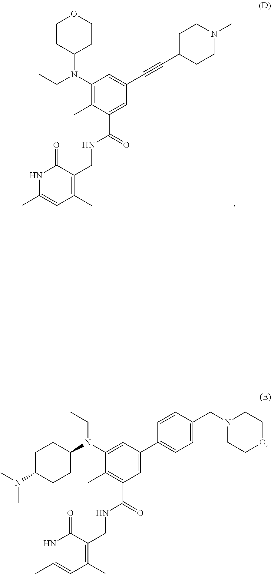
N1C(C)=CC(C)=C(CNC(C2=CC(C#CC3CCN(C)CC3)=CC(N(CC)C3CCOCC3)=C2C)=O)C1=O.N1C(C)=CC(C)=C(CNC(C2=C(C)C(N(C3CCC(N(C)C)CC3)CC)=CC(C3=CC=C(CN4CCOCC4)C=C3)=C2)=O)C1=O
